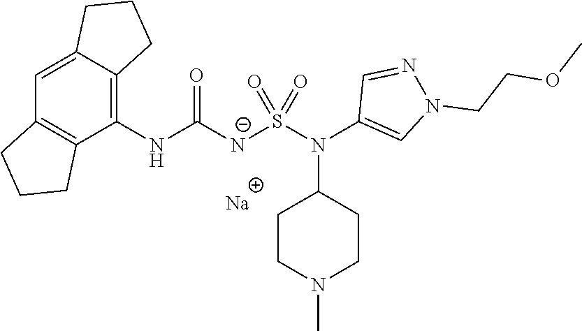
C1(NC([N-]S(N(C2=CN(CCOC)N=C2)C2CCN(C)CC2)(=O)=O)=O)=C2C(=CC3=C1CCC3)CCC2.[Na]
